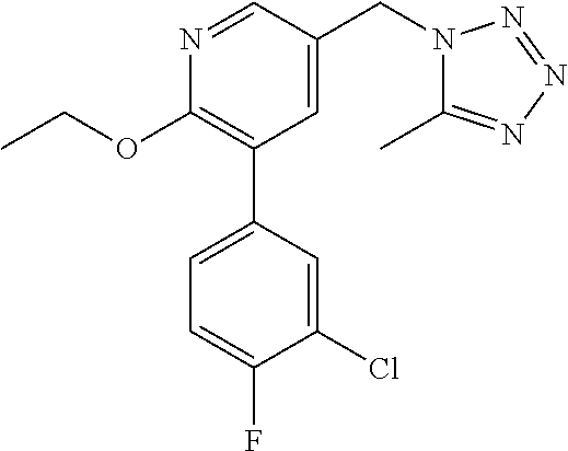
C1(OCC)=C(C2=CC=C(F)C(Cl)=C2)C=C(CN2C(C)=NN=N2)C=N1
